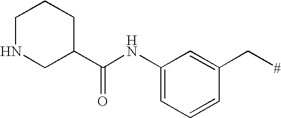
C1NCC(C(NC2=CC=CC(C[#])=C2)=O)CC1
